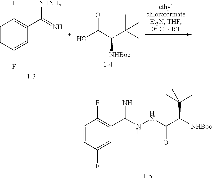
C1=CC(F)=CC(C(=N)NNC(=O)C([NHBoc])C(C)(C)C)=C1F.O=C(C(C(C)(C)C)[NHBoc])O.C1=CC(F)=CC(C(=N)[NHNH2])=C1F
